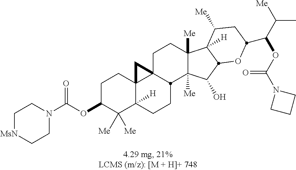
C1C(OC(N2CC[MsN]CC2)=O)C([Me])([Me])C2([H])C3(C1)C1(CCC4([Me])C([Me])(C(O)C5C4([H])C([Me])CC(C(C([Me])C)OC(N4CCC4)=O)O5)C1CC2)C3
